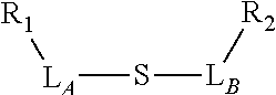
[LB]([R2])S[LA][R1]
